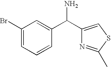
C1(Br)=CC=CC(C(C2=CSC(C)=N2)N)=C1
